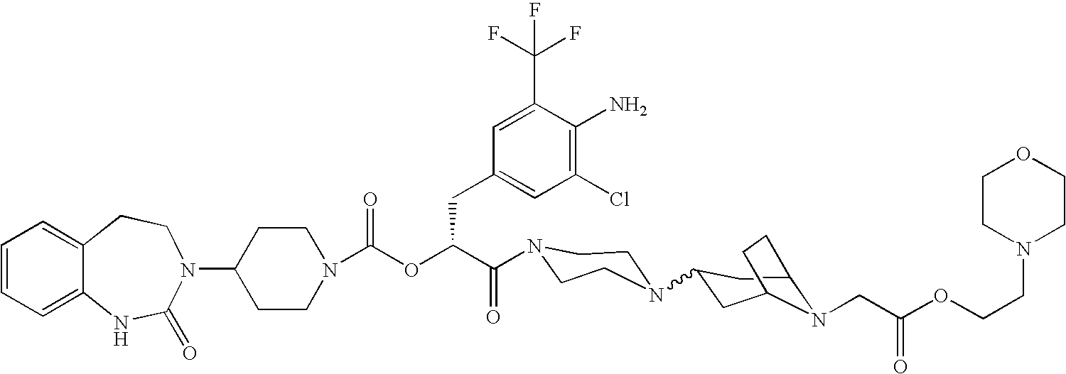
C12=CC=CC=C1NC(=O)N(C1CCN(C(OC(C(=O)N3CCN(C4CC5N(CC(OCCN6CCOCC6)=O)C(C4)CC5)CC3)CC3=CC(Cl)=C(N)C(C(F)(F)F)=C3)=O)CC1)CC2
